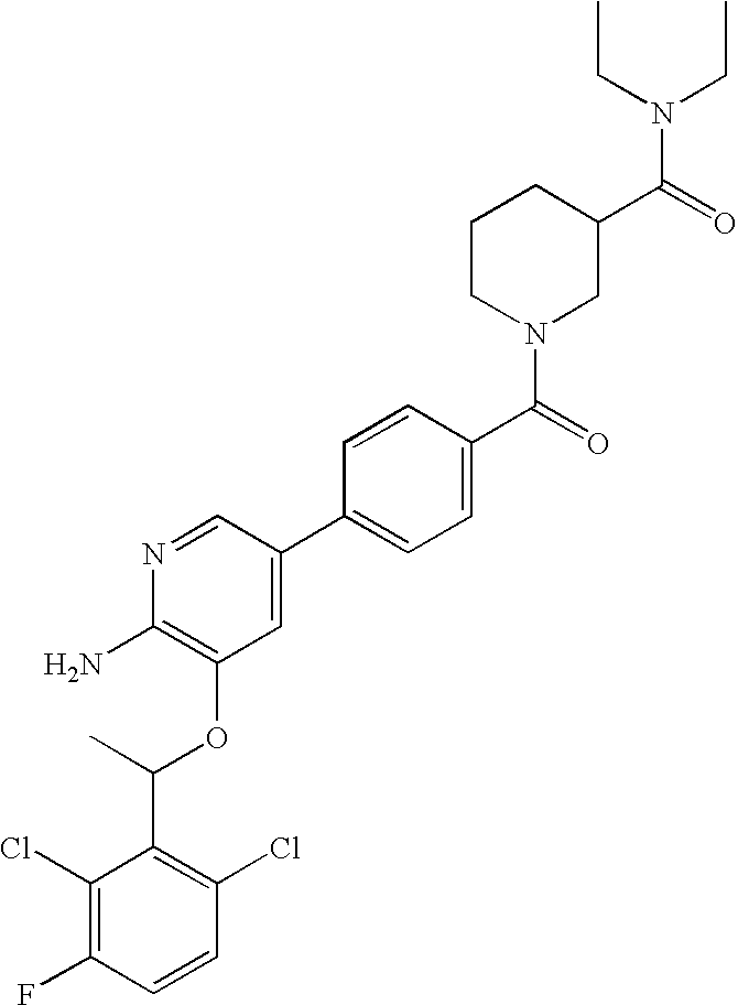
C1(Cl)=C(F)C=CC(Cl)=C1C(C)OC1=C(N)N=CC(C2=CC=C(C(=O)N3CC(C(=O)N(CC)CC)CCC3)C=C2)=C1
